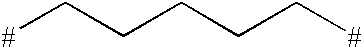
[#]CCCCC[#]
